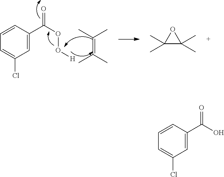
C1=C(Cl)C=C(C(=O)OO[H])C=C1.CC(=C(C)C)C.C1(C)(C)C(C)(C)O1.C1=C(Cl)C=C(C(=O)O)C=C1
